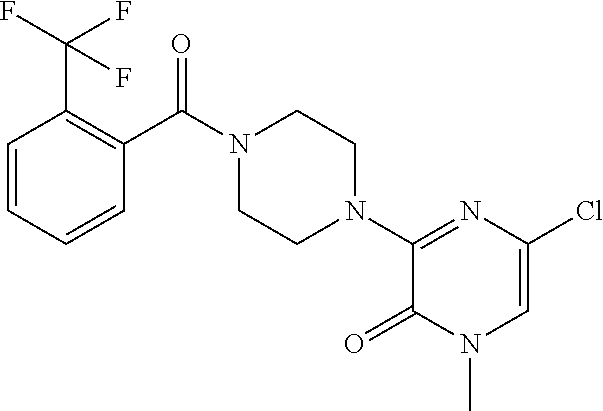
C1=CC=CC(C(N2CCN(C3=NC(Cl)=CN(C)C3=O)CC2)=O)=C1C(F)(F)F
